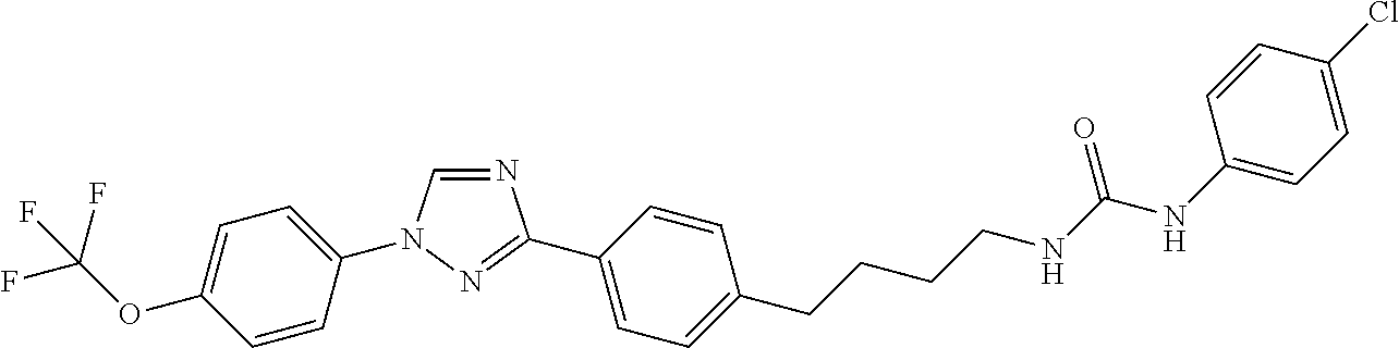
C1=C(OC(F)(F)F)C=CC(N2C=NC(C3=CC=C(CCCCNC(NC4=CC=C(Cl)C=C4)=O)C=C3)=N2)=C1
